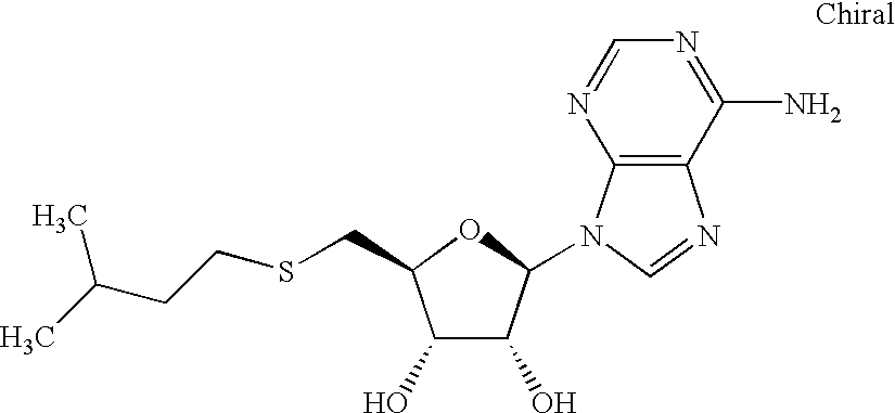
C1(O)C(O)C(N2C3=C(N=C2)C(N)=NC=N3)OC1CSCCC(C)C
